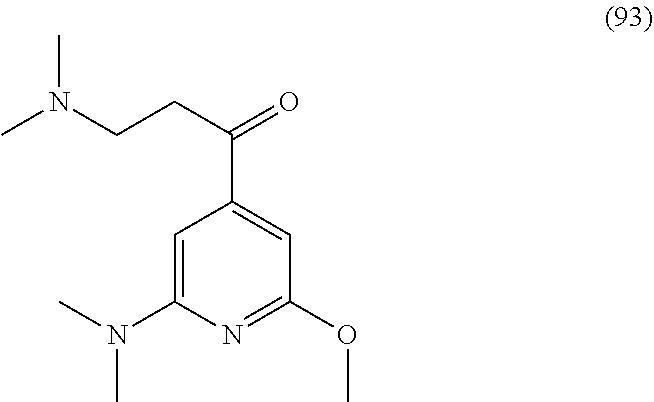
C1=C(N(C)C)N=C(OC)C=C1C(CCN(C)C)=O
